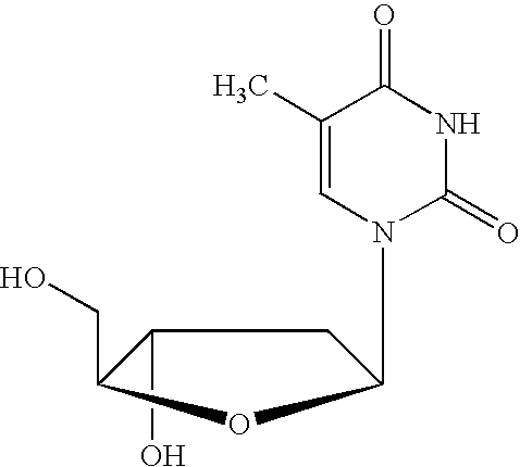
C1(O)CC(N2C=C(C)C(=O)NC2=O)OC1CO
